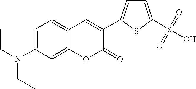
C1=C(N(CC)CC)C=C2C(=C1)C=C(C1=CC=C(S(O)(=O)=O)S1)C(=O)O2
